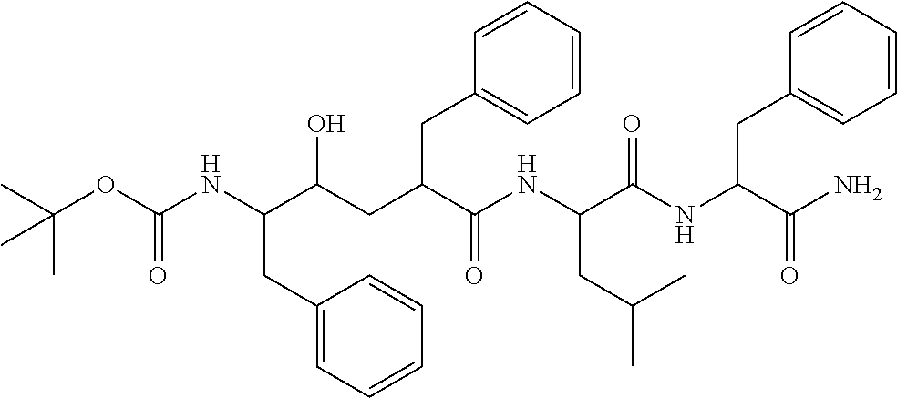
C(C)(OC(=O)NC(CC1=CC=CC=C1)C(CC(C(=O)NC(CC(C)C)C(NC(C(N)=O)CC1=CC=CC=C1)=O)CC1=CC=CC=C1)O)(C)C
